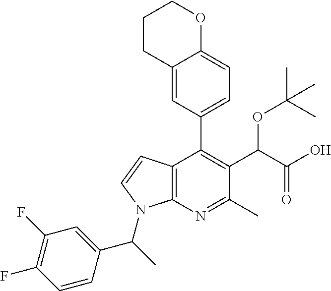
C12=CC(C3=C(C(C(O)=O)OC(C)(C)C)C(C)=NC4=C3C=CN4C(C3=CC(F)=C(F)C=C3)C)=CC=C1OCCC2
